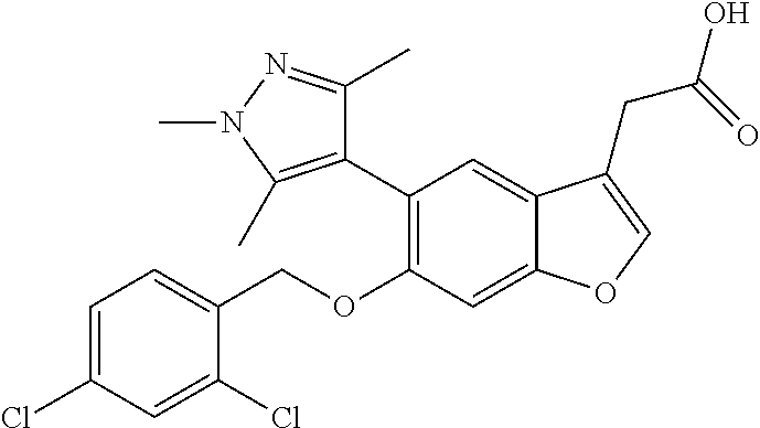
C1=C(Cl)C=C(Cl)C(COC2=C(C3=C(C)N(C)N=C3C)C=C3C(=C2)OC=C3CC(=O)O)=C1
